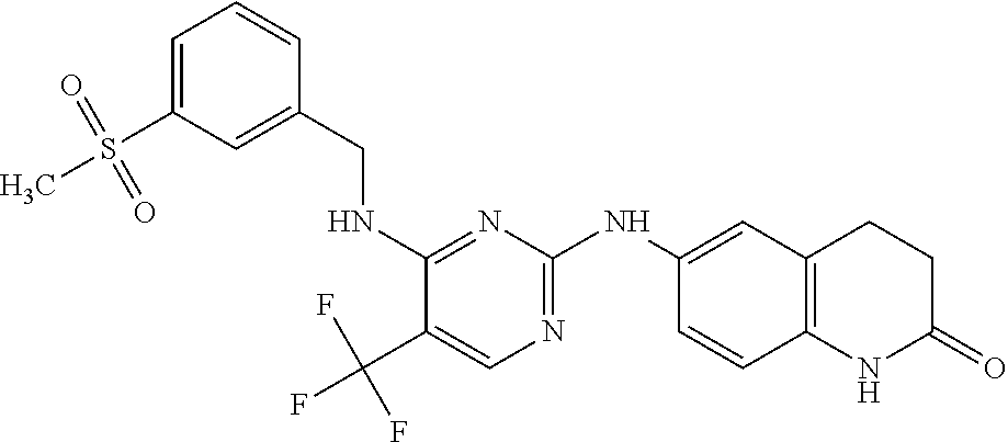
C1=C(S(C)(=O)=O)C=C(CNC2=NC(NC3=CC4=C(C=C3)NC(=O)CC4)=NC=C2C(F)(F)F)C=C1
